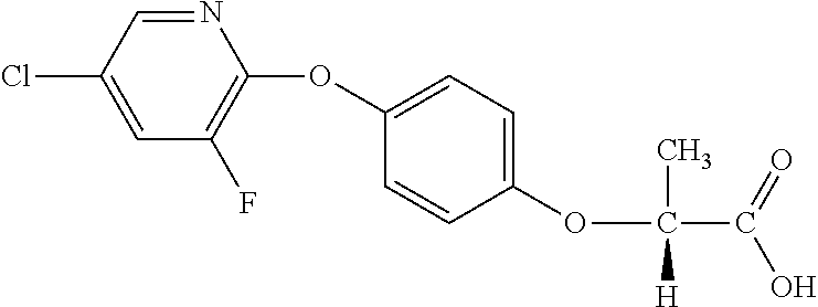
C1(Cl)=CC(F)=C(OC2=CC=C(OC(C)(C(O)=O)[H])C=C2)N=C1
